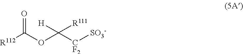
[R112]C(OC([CF2][SO3-])([H])[R111])=O
